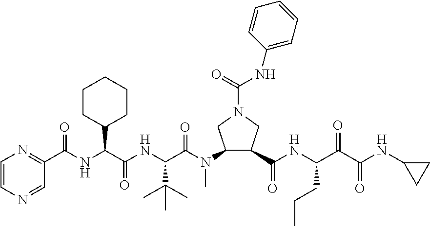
C1(C(NC(C(NC(C(=O)N(C2C(C(=O)NC(C(C(NC3CC3)=O)=O)CCC)CN(C(=O)NC3=CC=CC=C3)C2)C)C(C)(C)C)=O)C2CCCCC2)=O)=NC=CN=C1
